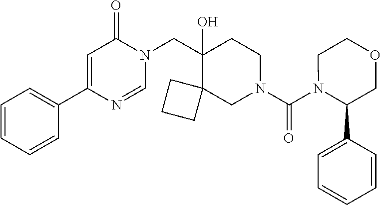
C1(C2=CC(=O)N(CC3(O)C4(CN(C(N5C(C6=CC=CC=C6)COCC5)=O)CC3)CCC4)C=N2)=CC=CC=C1
